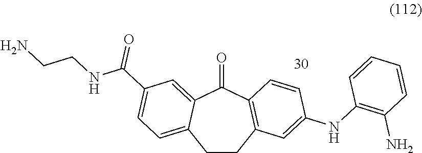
C1CC2=C(C(=O)C3=CC(C(NCCN)=O)=CC=C13)C=CC(NC1=C(N)C=CC=C1)=C2
